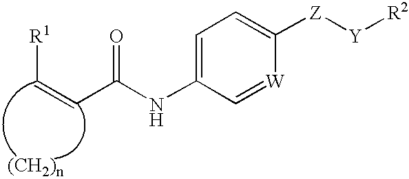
N(C1=CC=C([Z][Y][R2])[W]=C1)C(=O)C=C[R1]
